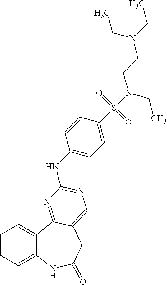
C1=CC=C2C(=C1)C1=NC(NC3=CC=C(S(=O)(=O)N(CCN(CC)CC)CC)C=C3)=NC=C1CC(=O)N2
